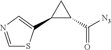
C1=NC=C(C2C(C([N3])=O)C2)S1
